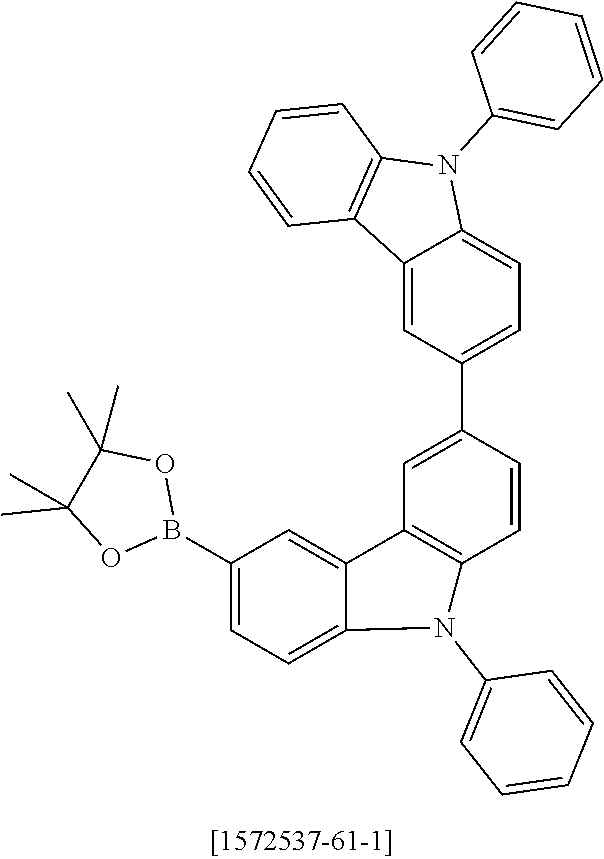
C1(B2OC(C)(C)C(C)(C)O2)=CC=C2C(=C1)C1=C(C=CC(C3=CC=C4C(=C3)C3=C(N4C4=CC=CC=C4)C=CC=C3)=C1)N2C1=CC=CC=C1
